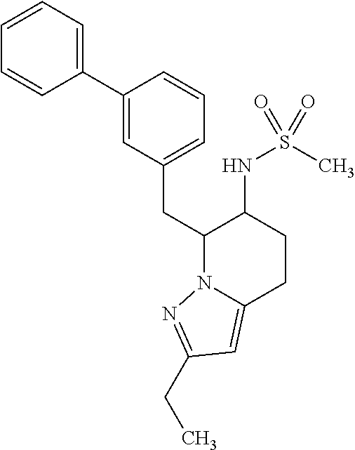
C(C1N2C(=CC(CC)=N2)CCC1NS(C)(=O)=O)C1=CC=CC(C2=CC=CC=C2)=C1
